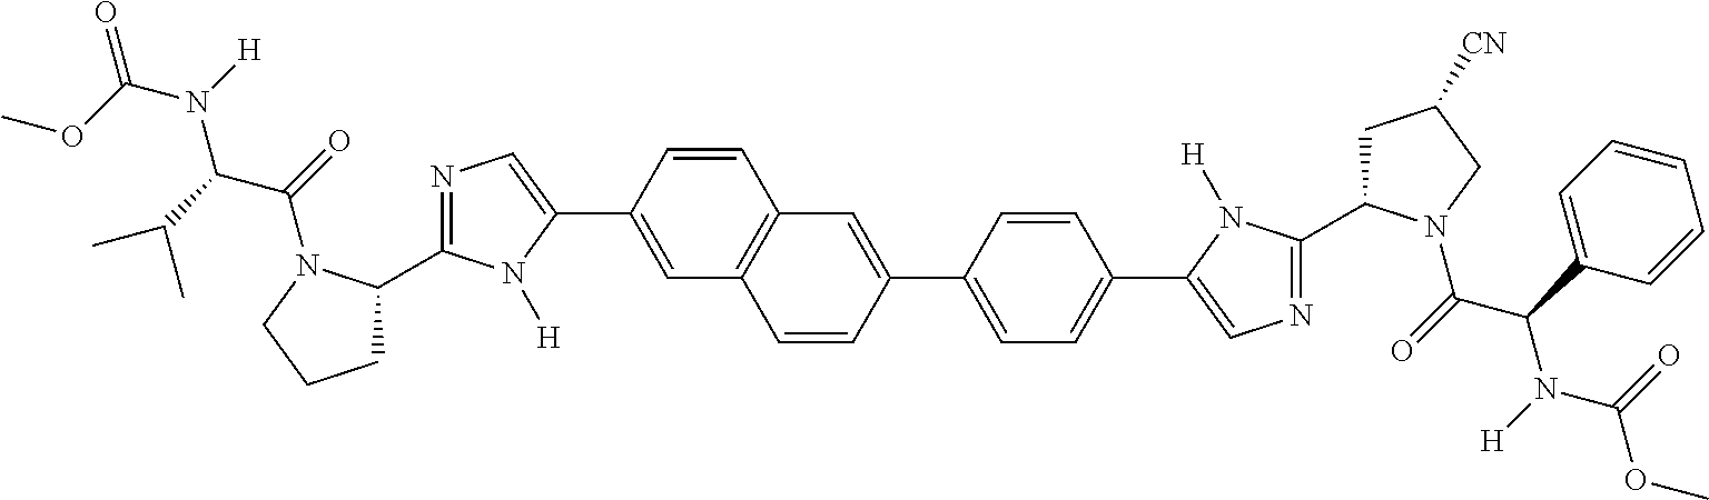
C12=C(C=C(C3=CN=C(C4CCCN4C(=O)C(C(C)C)N([H])C(OC)=O)N3[H])C=C1)C=CC(C1=CC=C(C3=CN=C(C4CC([CN])CN4C(=O)C(C4=CC=CC=C4)N([H])C(=O)OC)N3[H])C=C1)=C2
